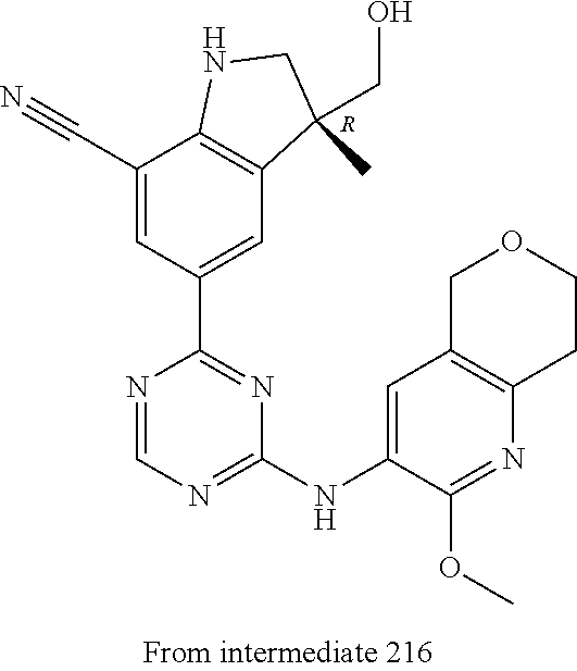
[R].C12=C(C(CO)(C)CN1)C=C(C1=NC(NC3=CC4=C(N=C3OC)CCOC4)=NC=N1)C=C2C#N
